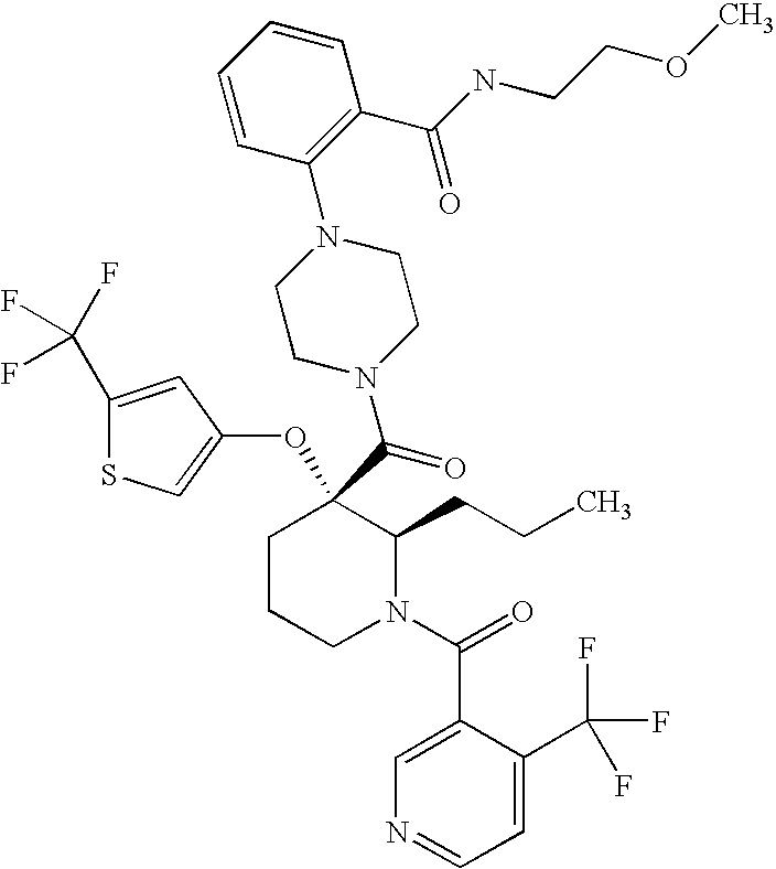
C1CCN(C(=O)C2=CN=CC=C2C(F)(F)F)C(CCC)C1(C(=O)N1CCN(C2=C(C(=O)NCCOC)C=CC=C2)CC1)OC1=CSC(C(F)(F)F)=C1
